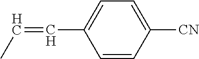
C1=CC([CN])=CC=C1C=CC
